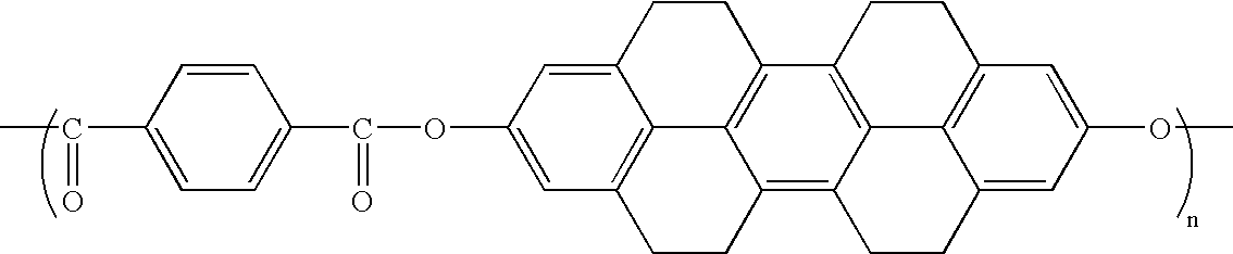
C1=CC(C(=O)C)=CC=C1C(=O)OC1=CC2=C3C(=C1)CCC1=C3C(=C3C4=C1CCC1=C4C(=CC(OC)=C1)CC3)CC2
